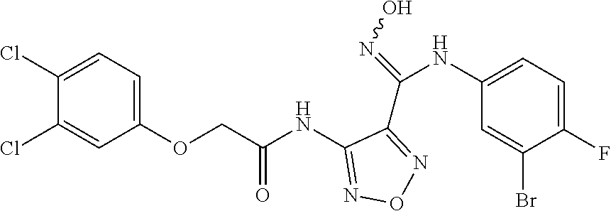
C1(NC(COC2=CC=C(Cl)C(Cl)=C2)=O)=NON=C1C(=NO)NC1=CC=C(F)C(Br)=C1
